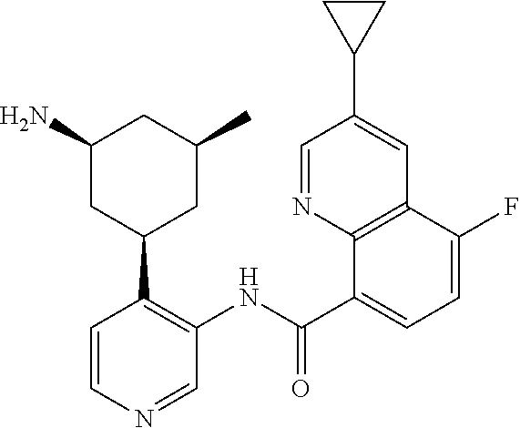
C1(C(NC2=C(C3CC(C)CC(N)C3)C=CN=C2)=O)=CC=C(F)C2=C1N=CC(C1CC1)=C2
